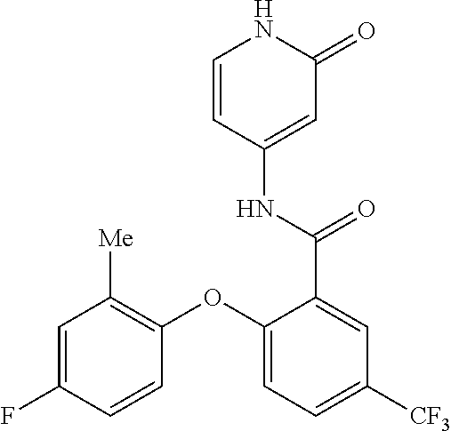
C1=CC(NC(C2=CC([CF3])=CC=C2OC2=C([Me])C=C(F)C=C2)=O)=CC(=O)N1
